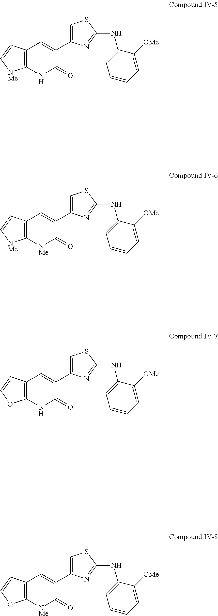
C12=C(NC(=O)C(C3=CSC(NC4=CC=CC=C4[OMe])=N3)=C1)[NMe]C=C2.C12=C(NC(=O)C(C3=CSC(NC4=CC=CC=C4[OMe])=N3)=C1)OC=C2.C12=C([NMe]C(=O)C(C3=CSC(NC4=CC=CC=C4[OMe])=N3)=C1)[NMe]C=C2.C12=C([NMe]C(=O)C(C3=CSC(NC4=CC=CC=C4[OMe])=N3)=C1)OC=C2
